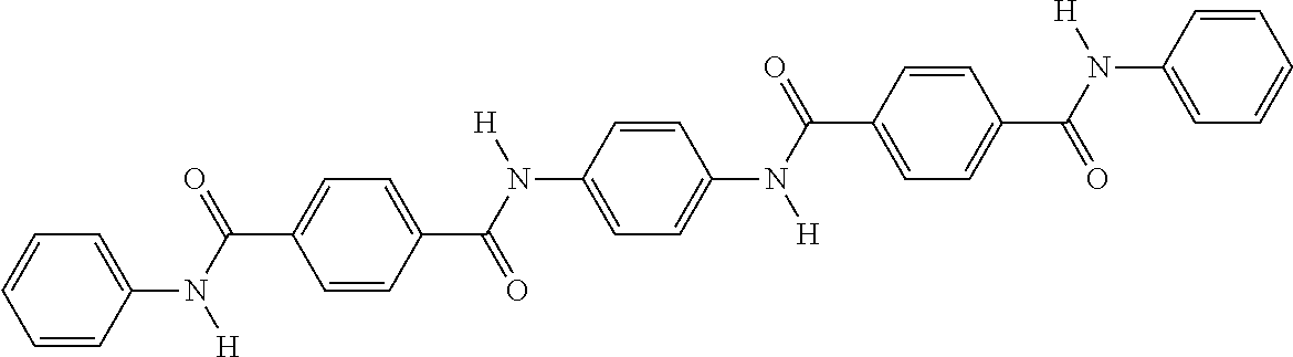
C1=CC=CC(N(C(=O)C2=CC=C(C(N(C3=CC=C(N(C(C4=CC=C(C(N([H])C5=CC=CC=C5)=O)C=C4)=O)[H])C=C3)[H])=O)C=C2)[H])=C1
